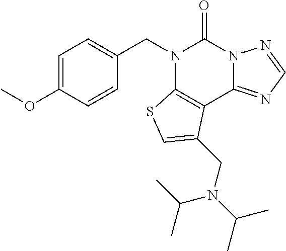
C1=C(OC)C=CC(CN2C3=C(C4=NC=NN4C2=O)C(CN(C(C)C)C(C)C)=CS3)=C1
